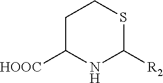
C1C([HOOC])NC([R2])SC1
